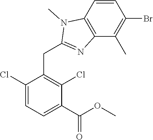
C1(Cl)=CC=C(C(OC)=O)C(Cl)=C1CC1=NC2=C(N1C)C=CC(Br)=C2C
